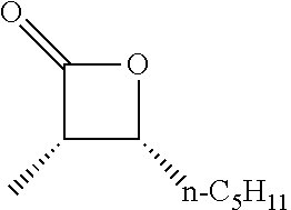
C1(=O)C(C)C([n-C5H11])O1
